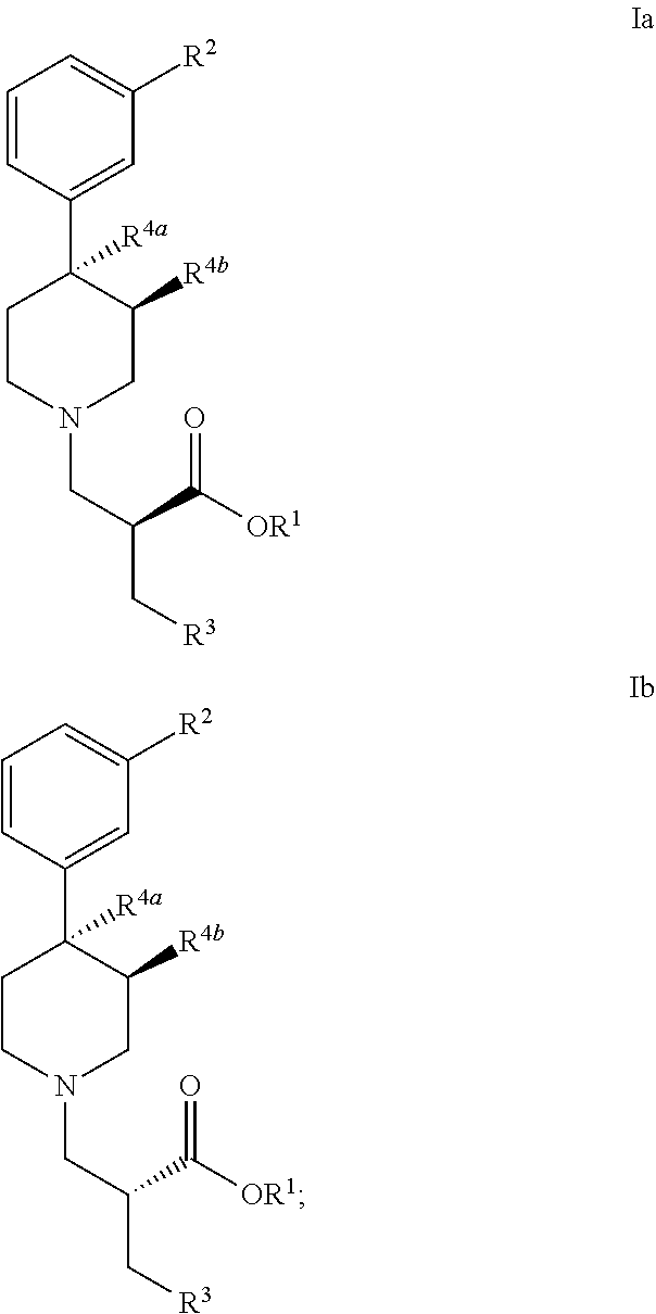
C1=CC(C2([R4a])CCN(CC(C[R3])C([OR1])=O)CC2[R4b])=CC([R2])=C1.C1=CC(C2([R4a])CCN(CC(C[R3])C([OR1])=O)CC2[R4b])=CC([R2])=C1
